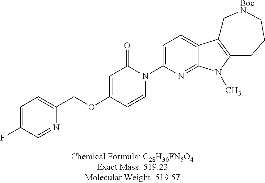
C1=C(F)C=NC(COC2=CC(=O)N(C3=CC=C4C(=N3)N(C)C3=C4C[BocN]CCC3)C=C2)=C1
